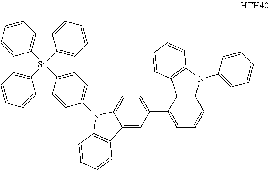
C12=CC(C3=CC=CC4=C3C3=C(N4C4=CC=CC=C4)C=CC=C3)=CC=C1N(C1=CC=C([Si](C3=CC=CC=C3)(C3=CC=CC=C3)C3=CC=CC=C3)C=C1)C1=C2C=CC=C1
